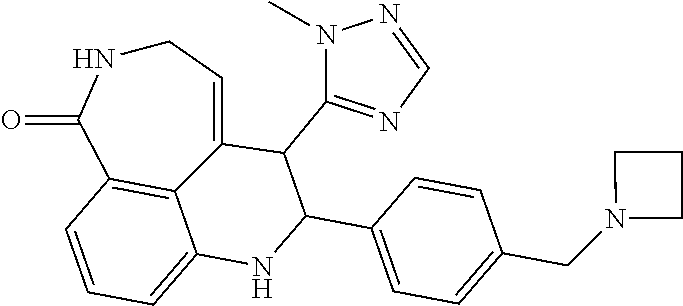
C1NC(=O)C2=C3C(=CC=C2)NC(C2=CC=C(CN4CCC4)C=C2)C(C2=NC=NN2C)C3=C1
